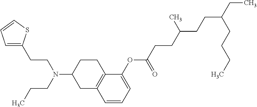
C1(OC(CCC(CCC(CC)CCCC)C)=O)=CC=CC2=C1CCC(N(CCC)CCC1=CC=CS1)C2
